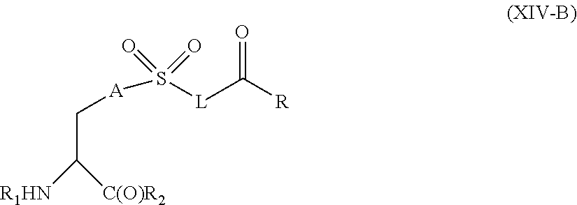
C(C[A]S([L]C([R])=O)(=O)=O)([C(O)R2])[R1HN]
